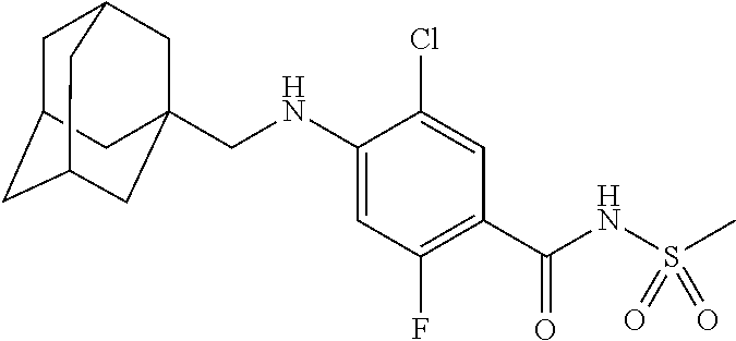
C1(C(NS(C)(=O)=O)=O)=C(F)C=C(NCC23CC4CC(CC(C2)C4)C3)C(Cl)=C1
